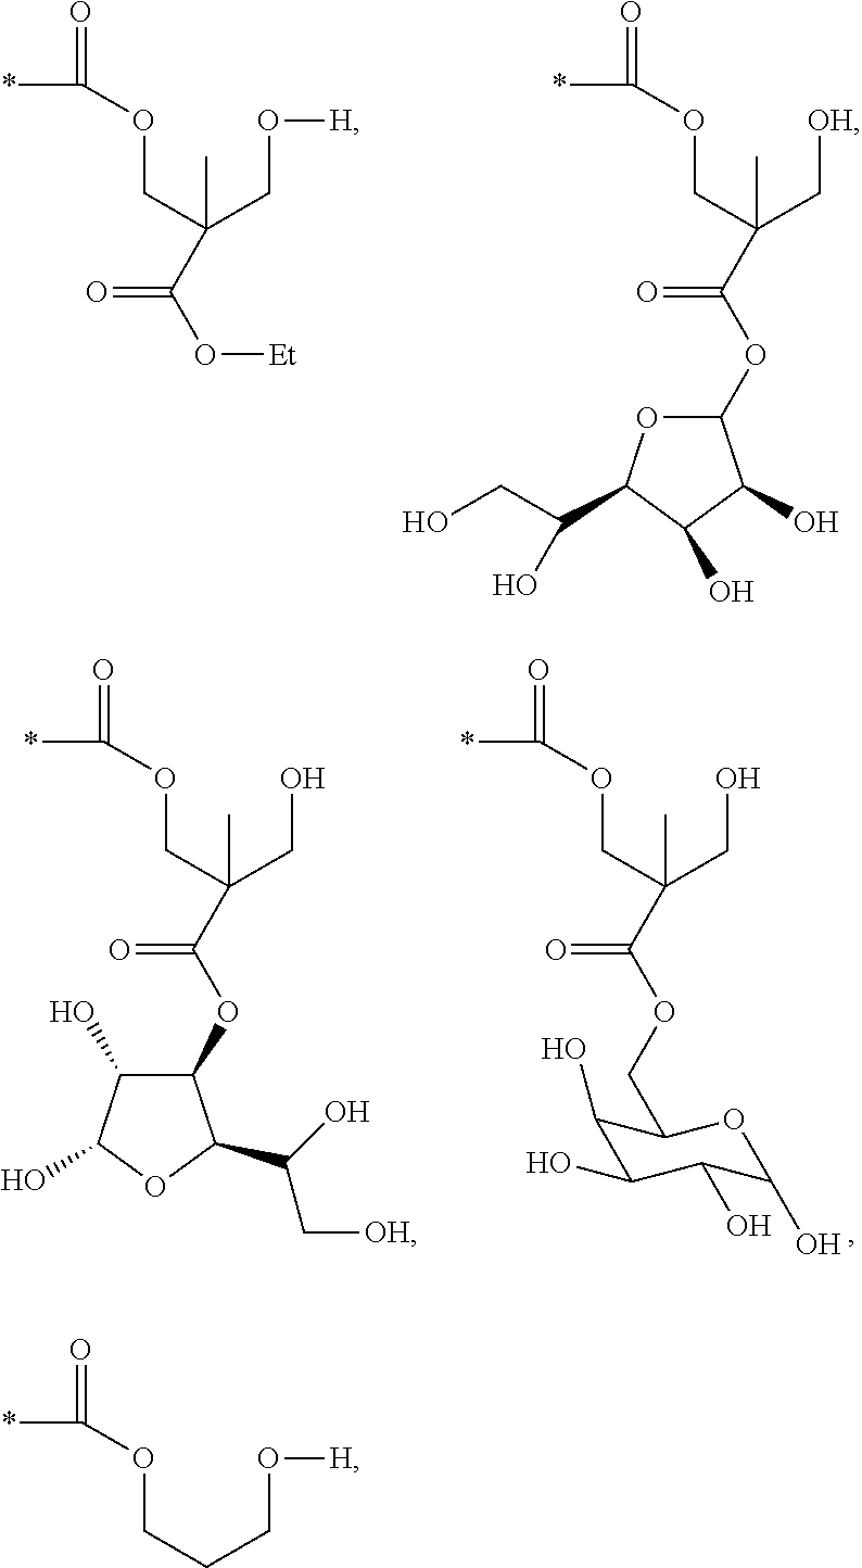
*C(=O)OCC(C(O[Et])=O)(CO[H])C.*C(=O)OCC(C(OC1OC(C(O)CO)C(O)C1O)=O)(C[OH])C.*C(=O)OCC(C(OC1C(O)C(O)OC1C(O)C[OH])=O)(CO)C.*C(=O)OCC(C(OCC1C(O)C(O)C(O)C(O)O1)=O)(CO)C.*C(=O)OCCCO[H]
